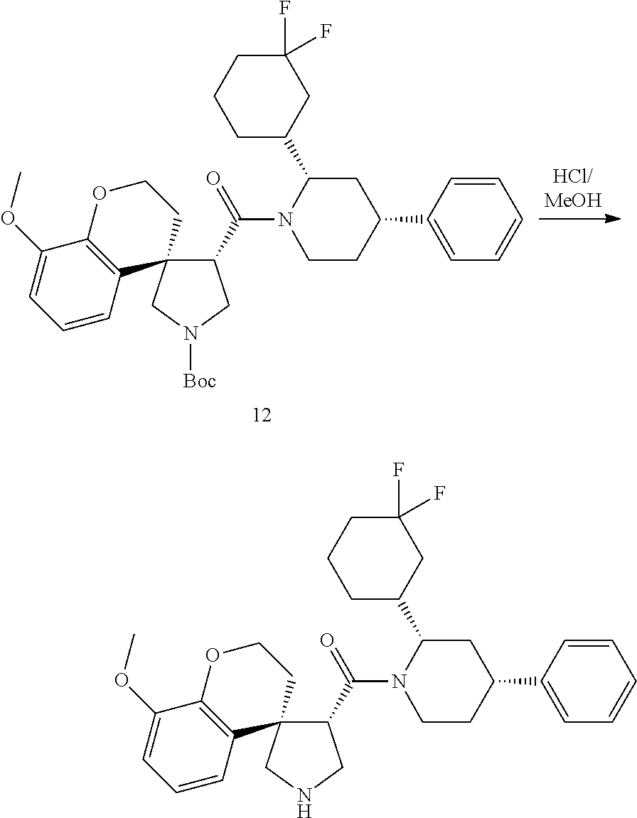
C1(C(=O)N2CCC(C3=CC=CC=C3)CC2C2CC(F)(F)CCC2)C2(CNC1)CCOC1=C2C=CC=C1OC.C1(C(=O)N2CCC(C3=CC=CC=C3)CC2C2CC(F)(F)CCC2)C2(CN([Boc])C1)CCOC1=C2C=CC=C1OC
